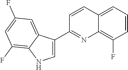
C12=CC=CC(F)=C1N=C(C1=CNC3=C(F)C=C(F)C=C13)C=C2
